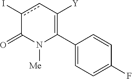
C1(C2=C([Y])cc(I)C(=O)N2[Me])=CC=C(F)C=C1
